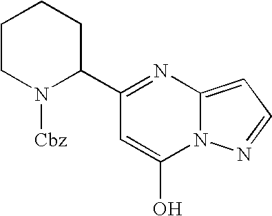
C1(C2CCCCN2[Cbz])=NC2=CC=NN2C(O)=C1
